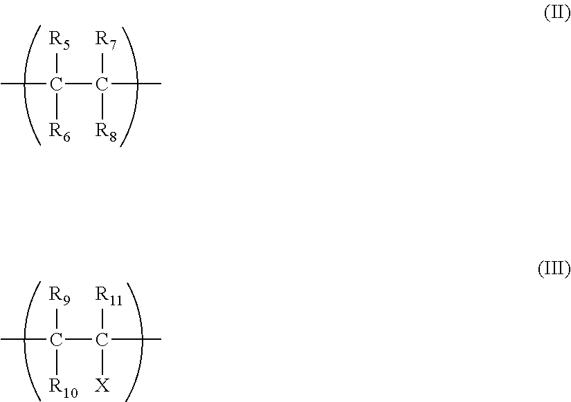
CC(C(C)([R7])[R8])([R5])[R6].CC(C(C)([R11])[X])([R9])[R10]
